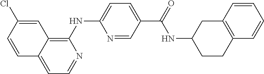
C12=CC=NC(NC3=CC=C(C(=O)NC4CC5=C(CC4)C=CC=C5)C=N3)=C1C=C(Cl)C=C2
